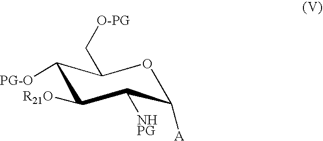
O1C([A])C([NHPG])C([R21O])C([PG-O])C1C[O-PG]
